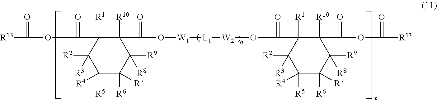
C1([R5])([R4])C([R6])([R7])C([R9])([R8])C([R10])(C(=O)O[W1][L1][W2]OC(C2([R1])C([R10])(C(=O)OC(=O)[R13])C([R9])([R8])C([R6])([R7])C([R5])([R4])C2([R2])[R3])=O)C([R1])(C(=O)OC(=O)[R13])C1([R2])[R3]
